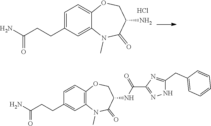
C12=CC(CCC(N)=O)=CC=C1OCC(N)C(=O)N2C.Cl.C1(CC2=CC=CC=C2)=NC(C(NC2C(=O)N(C)C3=C(C=CC(CCC(N)=O)=C3)OC2)=O)=NN1
